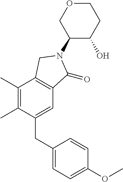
C1(C)=C(C)C(CC2=CC=C(OC)C=C2)=CC2=C1CN(C1C(O)CCOC1)C2=O
